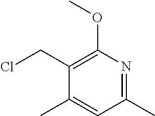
C1(CCl)=C(OC)N=C(C)C=C1C
